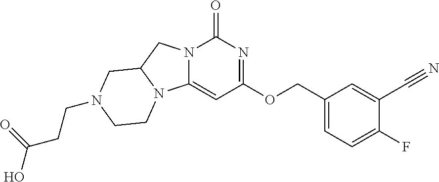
C1(COC2=NC(=O)N3C(=C2)N2C(C3)CN(CCC(O)=O)CC2)=CC=C(F)C(C#N)=C1
